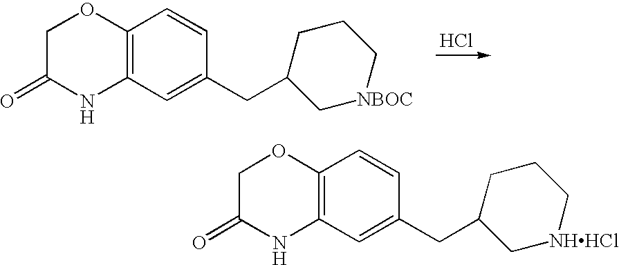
C12=C(C=C(CC3C[NBOC]CCC3)C=C1)NC(=O)CO2.Cl.C12=C(C=C(CC3C[NHHCl]CCC3)C=C1)NC(=O)CO2
